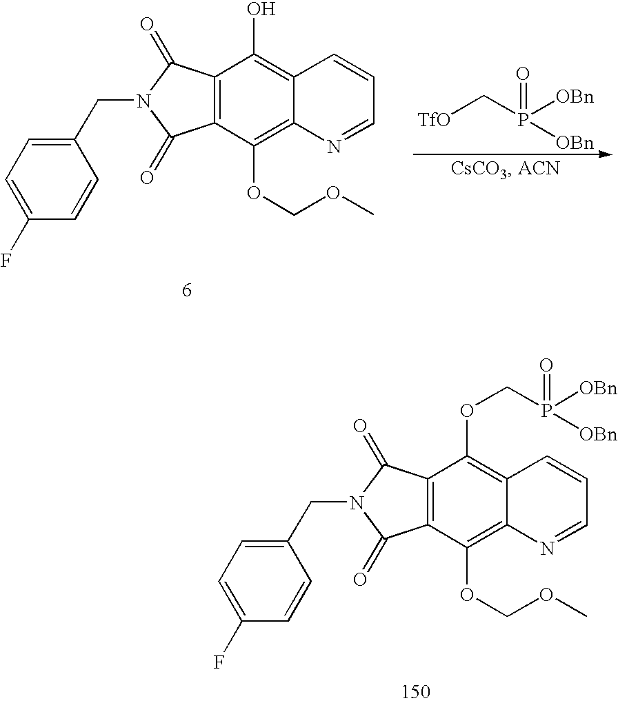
C1(CN2C(=O)C3=C(C2=O)C(O)=C2C(=C3OCOC)N=CC=C2)=CC=C(F)C=C1.[TfO]CP([OBn])(=O)[OBn].C1(CN2C(=O)C3=C(C2=O)C(OCP([OBn])(=O)[OBn])=C2C(=C3OCOC)N=CC=C2)=CC=C(F)C=C1
